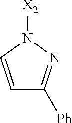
N1([X2])C=CC([Ph])=N1
